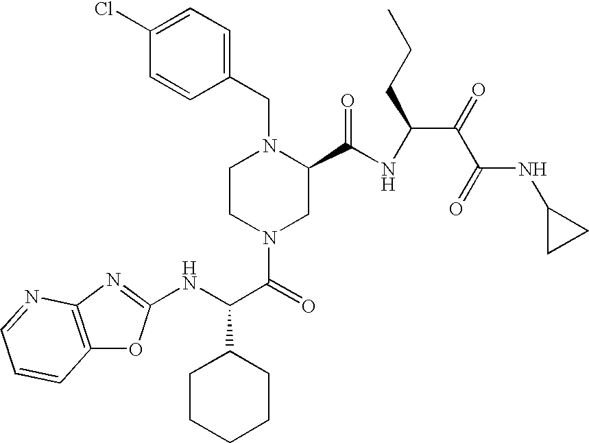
C12=C(N=C(NC(C(=O)N3CC(C(NC(C(=O)C(=O)NC4CC4)CCC)=O)N(CC4=CC=C(Cl)C=C4)CC3)C3CCCCC3)O1)N=CC=C2
